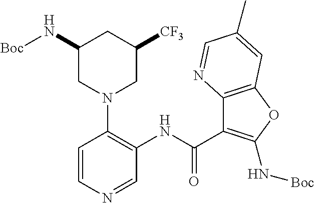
C1(N[Boc])CN(C2=C(NC(C3=C(N[Boc])OC4=C3N=CC(C)=C4)=O)C=NC=C2)CC([CF3])C1
